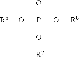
[R6]OP(O[R8])(=O)O[R7]
